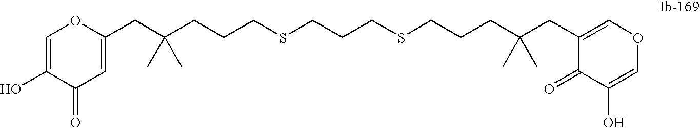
C1(CC(CCCSCCCSCCCC(CC2=COC=C(O)C2=O)(C)C)(C)C)=CC(=O)C(O)=CO1
